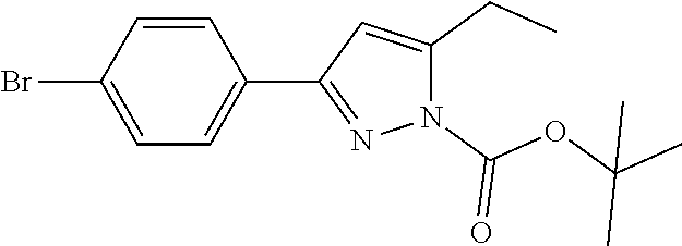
C1=CC(C2=NN(C(OC(C)(C)C)=O)C(CC)=C2)=CC=C1Br
